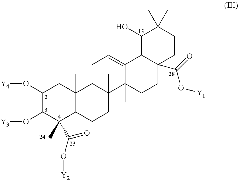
C1(O[Y4])C(O[Y3])C(C)(C(=O)O[Y2])C2C(C)(C1)C1C(C)(CC2)C2(C)C(=CC1)C1C(O)C(C)(C)CCC1(C(=O)O[Y1])CC2
